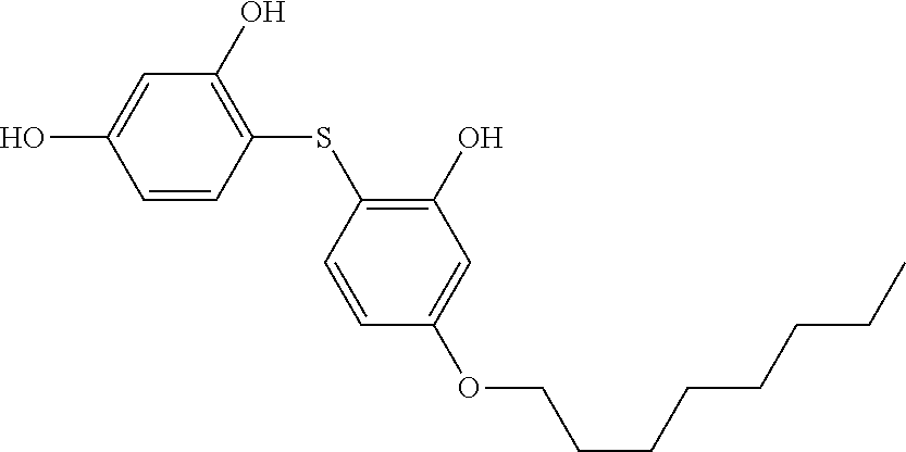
C1=CC(SC2=C(O)C=C(OCCCCCCCC)C=C2)=C(O)C=C1O
